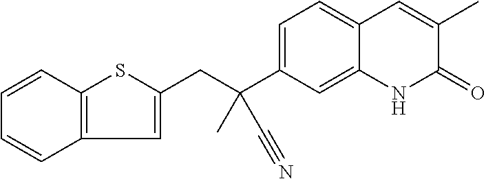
C1=C(CC(C2=CC=C3C(=C2)NC(=O)C(C)=C3)(C)C#N)SC2=C1C=CC=C2
